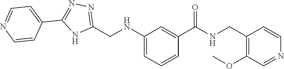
C1(CNC2=CC=CC(C(=O)NCC3=C(OC)C=NC=C3)=C2)=NN=C(C2=CC=NC=C2)N1
